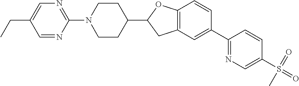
N1(C2=NC=C(CC)C=N2)CCC(C2CC3=C(O2)C=CC(C2=NC=C(S(=O)(=O)C)C=C2)=C3)CC1
